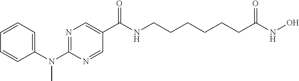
C1(N(C2=NC=C(C(NCCCCCCC(NO)=O)=O)C=N2)C)=CC=CC=C1
